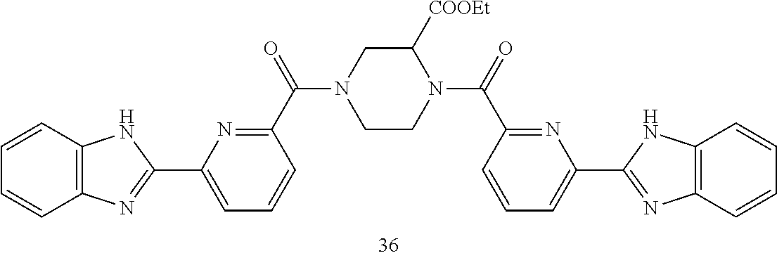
C1=CC2=C(C=C1)N=C(C1=CC=CC(C(=O)N3CCN(C(=O)C4=NC(C5=NC6=C(N5)C=CC=C6)=CC=C4)C([COOEt])C3)=N1)N2
